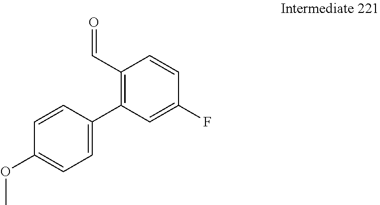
C1(C=O)=C(C2=CC=C(OC)C=C2)C=C(F)C=C1
